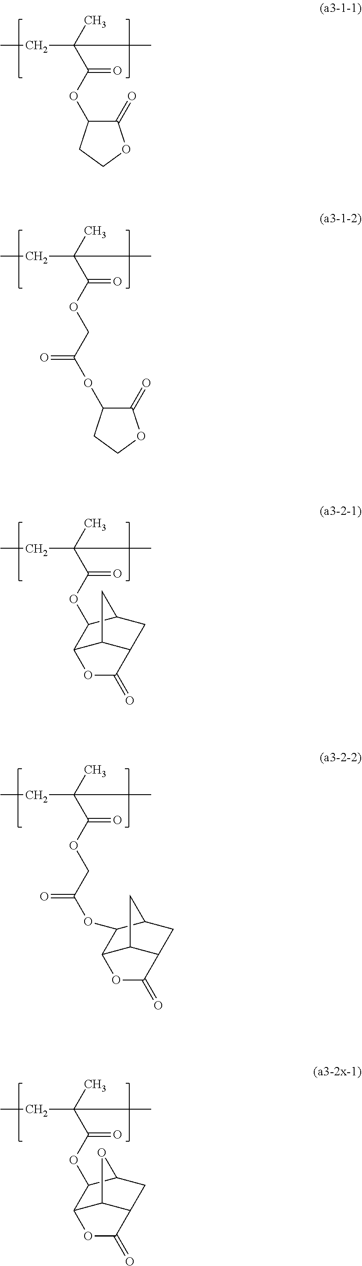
C1(=O)C(OC(C(C)(CC)C)=O)CCO1.C(OC(C(C)(CC)C)=O)C(OC1C(=O)OCC1)=O.O(C(C(C)(CC)C)=O)C1C2C3C(CC1C3)C(=O)O2.O(C(C(C)(CC)C)=O)CC(OC1C2C3C(CC1C3)C(=O)O2)=O.O(C(C(C)(CC)C)=O)C1C2C3C(CC1O3)C(=O)O2
